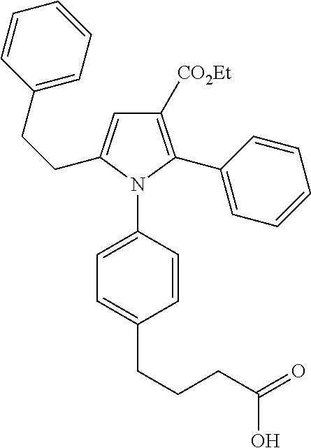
C1([CO2Et])=C(C2=CC=CC=C2)N(C2=CC=C(CCCC(=O)O)C=C2)C(CCC2=CC=CC=C2)=C1
